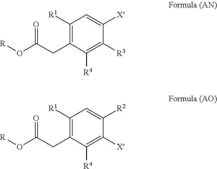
C1([R1])=C(CC(O[R])=O)C([R4])=C([R3])C([X])=C1.C1([R1])=C(CC(O[R])=O)C([R4])=C([X])C([R2])=C1
